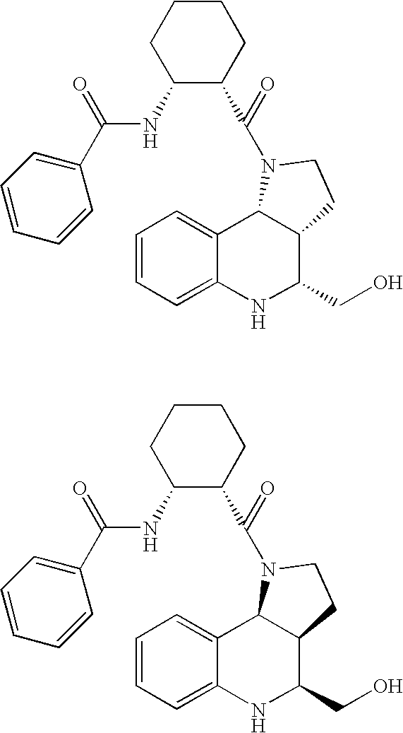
C1=CC=C2C(=C1)C1C(C(CO)N2)CCN1C(=O)C1C(NC(C2=CC=CC=C2)=O)CCCC1.C1=CC=C2C(=C1)C1C(C(CO)N2)CCN1C(=O)C1C(NC(C2=CC=CC=C2)=O)CCCC1
